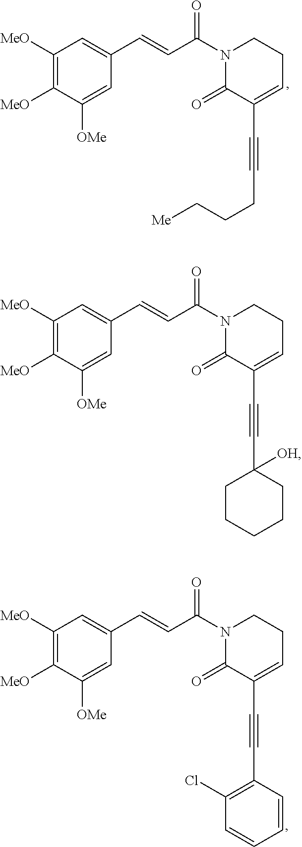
C1([MeO])=C([MeO])C([OMe])=CC(C=CC(N2C(=O)C(C#CCCC[Me])=CCC2)=O)=C1.C1([MeO])=C([MeO])C([OMe])=CC(C=CC(N2C(=O)C(C#CC3=C(Cl)C=CC=C3)=CCC2)=O)=C1.C1([MeO])=C([MeO])C([OMe])=CC(C=CC(N2C(=O)C(C#CC3([OH])CCCCC3)=CCC2)=O)=C1
